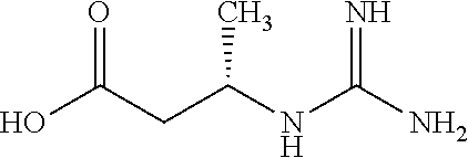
OC(CC(NC(N)=N)C)=O
